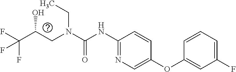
N(C(=O)NC1=NC=C(OC2=CC(F)=CC=C2)C=C1)(CC)CC(C(F)(F)F)O
